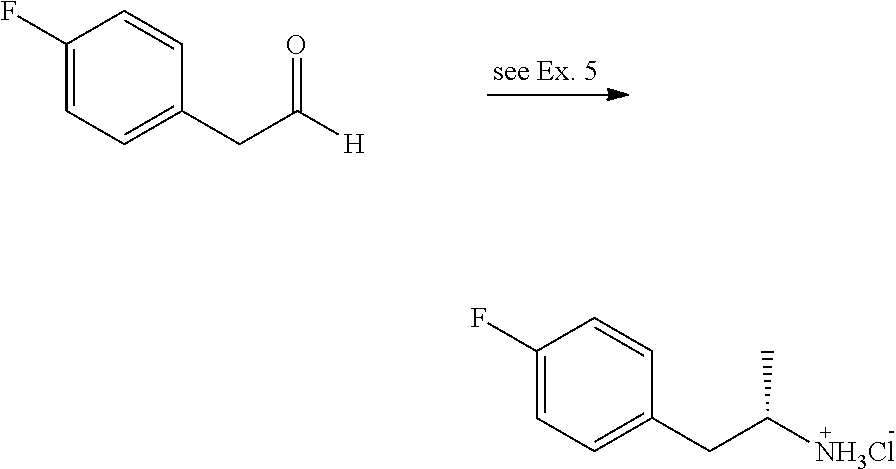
C1(F)=CC=C(CC(=O)[H])C=C1.C1(F)=CC=C(CC([NH3Cl])C)C=C1
